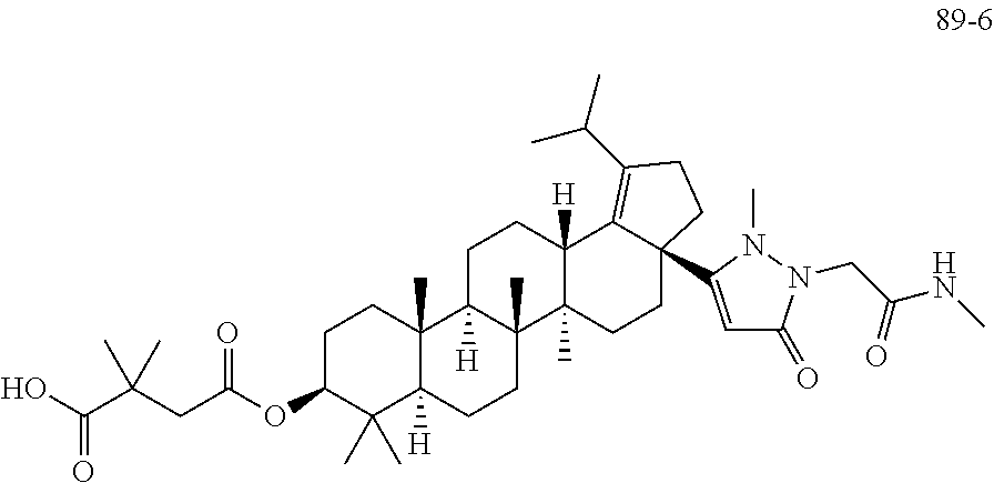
OC(C(CC(OC1C(C)(C)C2([H])C(C)(CC1)C1([H])C(C)(CC2)C2(C)C([H])(CC1)C1=C(C(C)C)CCC1(C1=CC(=O)N(CC(NC)=O)N1C)CC2)=O)(C)C)=O
